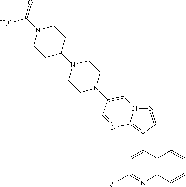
N1=CC(C2=CC(C)=NC3=C2C=CC=C3)=C2N1C=C(N1CCN(C3CCN(C(C)=O)CC3)CC1)C=N2
